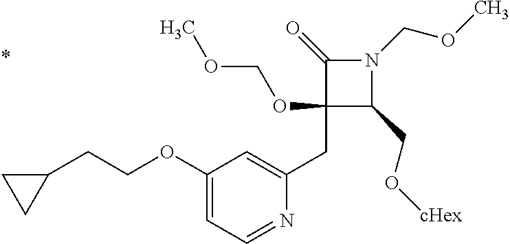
C1(CC2=CC(OCCC3CC3)=CC=N2)(OCOC)C(CO[cHex])N(COC)C1=O
